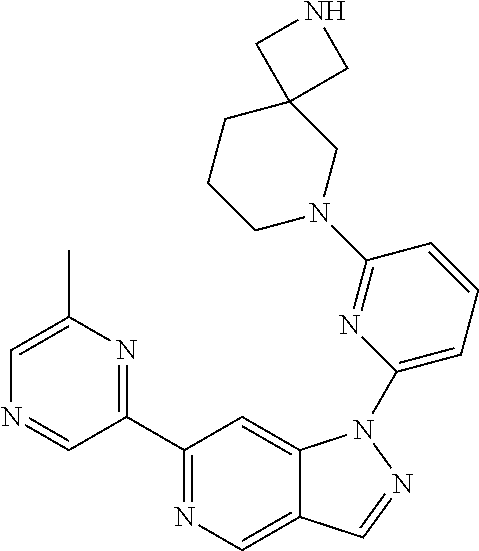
C1(C2=NC(C)=CN=C2)=NC=C2C(=C1)N(C1=CC=CC(N3CC4(CCC3)CNC4)=N1)N=C2
